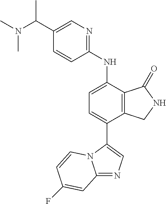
C1(C(C)N(C)C)=CN=C(NC2=CC=C(C3=CN=C4N3C=CC(F)=C4)C3=C2C(=O)NC3)C=C1
